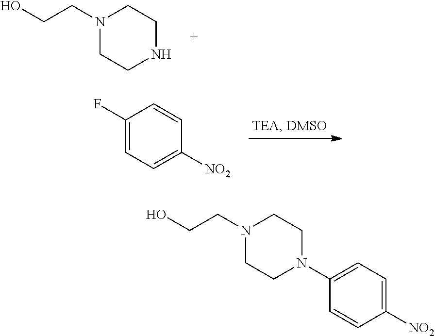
N1(CCO)CCNCC1.C1(F)=CC=C([NO2])C=C1.N1(CCO)CCN(C2=CC=C([NO2])C=C2)CC1
